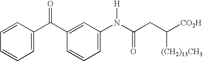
C1=C(C(C2=CC(N(C(CC([CO2H])[(CH2)13CH3])=O)[H])=CC=C2)=O)C=CC=C1
